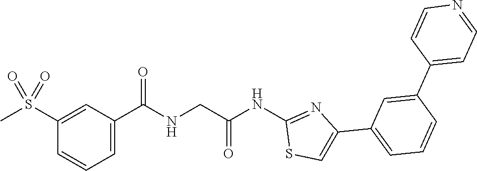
C1(S(C)(=O)=O)=CC(C(=O)NCC(NC2=NC(C3=CC=CC(C4=CC=NC=C4)=C3)=CS2)=O)=CC=C1
